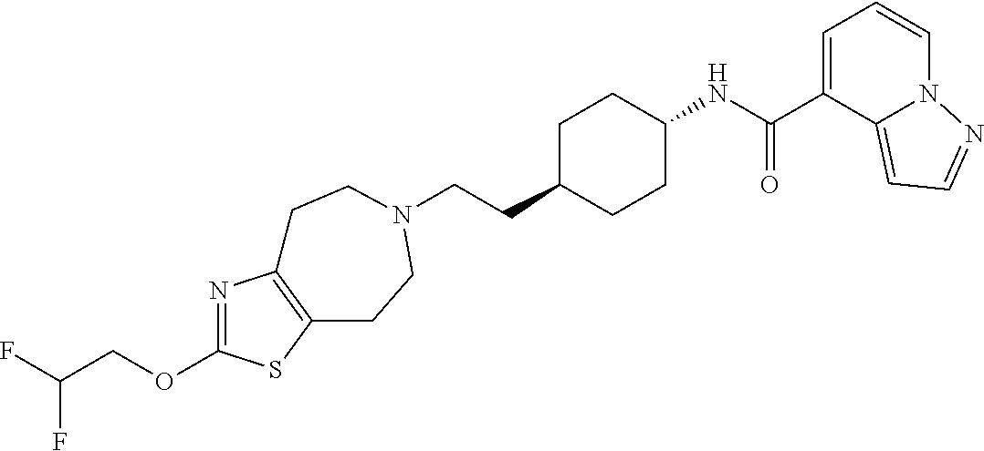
C(CC1CCC(NC(C2=CC=CN3C2=CC=N3)=O)CC1)N1CCC2=C(N=C(OCC(F)F)S2)CC1
